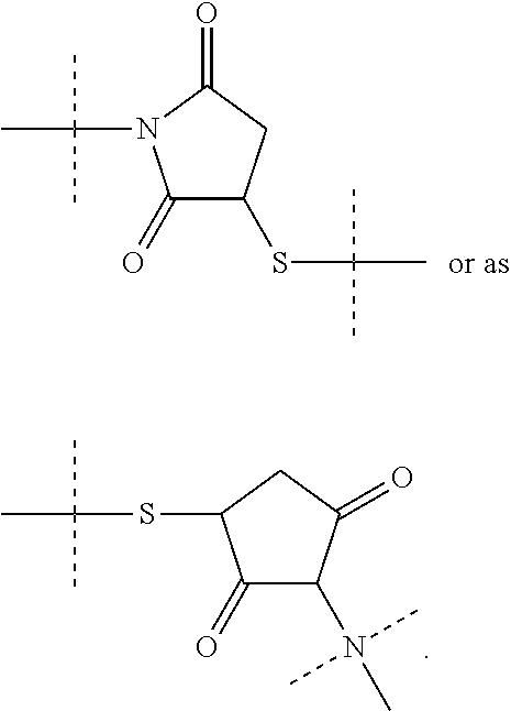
O=C1C(SC(C)(C)C)CC(=O)N1C(C)(C)C.O=C1C(N(C)(C)C)C(=O)CC1SC(C)(C)C
